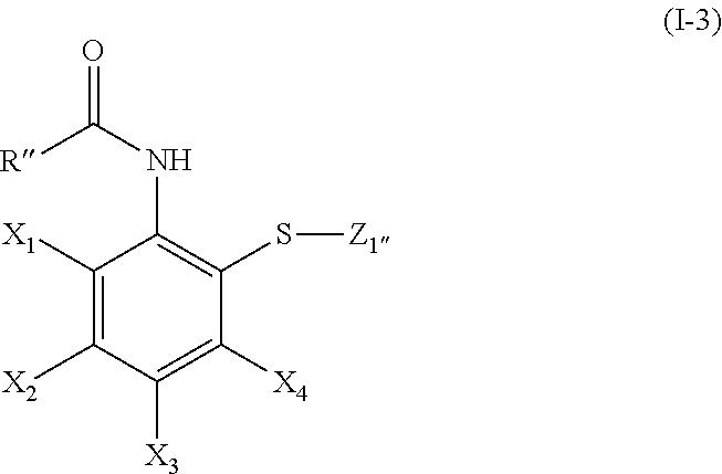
C1([X1])=C([X2])C([X3])=C([X4])C(S[Z1])=C1NC(=O)[R]
